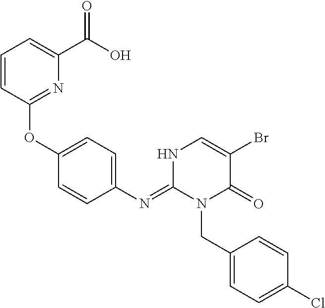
C1(OC2=CC=C(N=C3N(CC4=CC=C(Cl)C=C4)C(=O)C(Br)=CN3)C=C2)=NC(C(=O)O)=CC=C1
